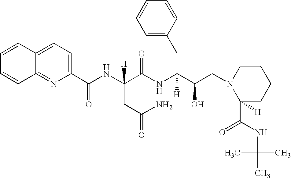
C1=CC=CC2=NC(C(NC(C(NC(C(CN3C(C(NC(C)(C)C)=O)([H])CCCC3)O)([H])CC3=CC=CC=C3)=O)([H])CC(N)=O)=O)=CC=C12
